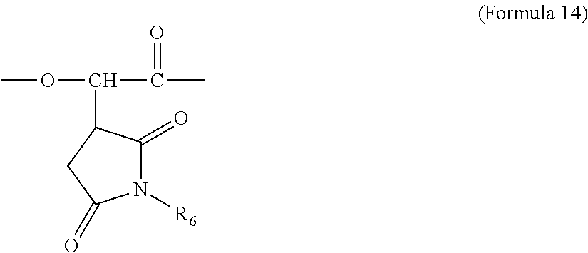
N1([R6])C(=O)C(C(C(=O)C)OC)CC1=O
